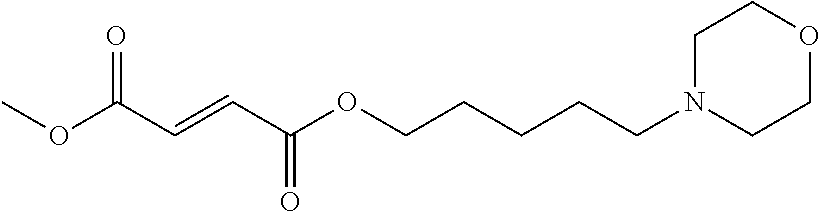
N1(CCCCCOC(C=CC(OC)=O)=O)CCOCC1
